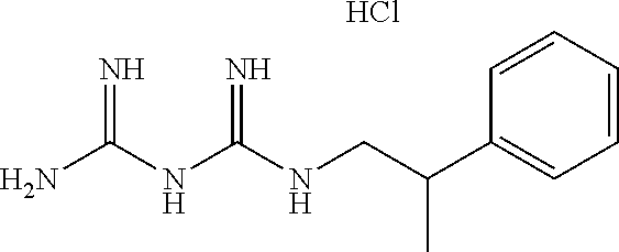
C(C(C1=CC=CC=C1)C)NC(NC(N)=N)=N.Cl
